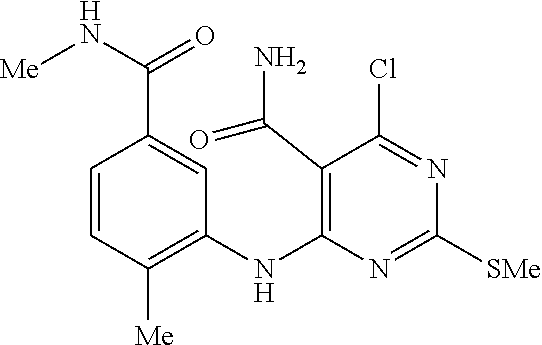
C1=CC([Me])=C(NC2=C(C(N)=O)C(Cl)=NC([SMe])=N2)C=C1C(N[Me])=O
